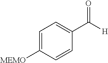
C1=C([MEMO])C=CC(C(=O)[H])=C1
